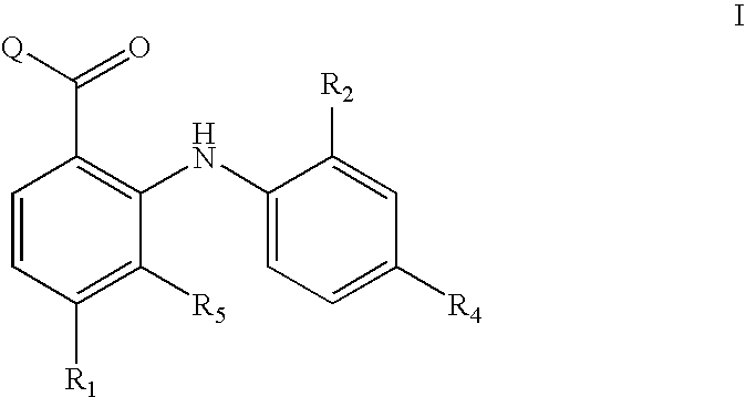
C1=CC([R1])=C([R5])C(NC2=CC=C([R4])C=C2[R2])=C1C([Q])=O
